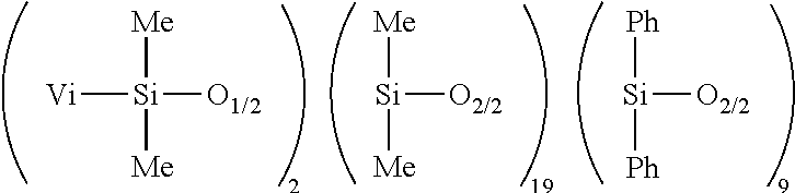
[Si]([O2/2])([Me])[Me].[Si]([O2/2])([Ph])[Ph].[Vi][Si]([O1/2])([Me])[Me]
